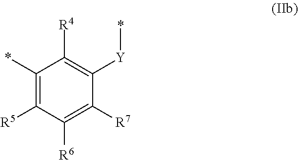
C1(*)=C([R5])C([R6])=C([R7])C([Y]*)=C1[R4]
